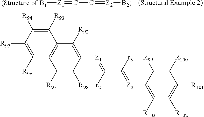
C1([R97])=C([R98])C([Z1]=C(C([r3])=[Z2]C2=C([R103])C([R102])=C([R101])C([R100])=C2[R99])[r2])=C([R92])C2=C1C([R96])=C([R95])C([R94])=C2[R93].[(Structure of B1][Z1]=CC=[Z2][B2)].[(Structural Example 2)]
